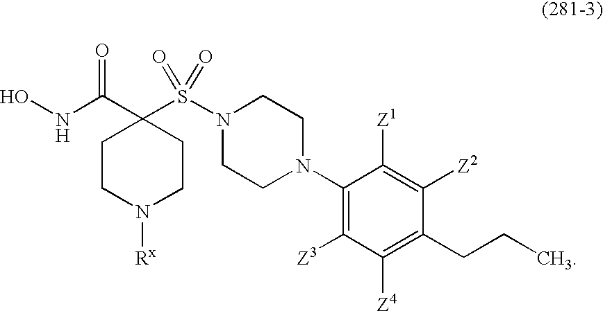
ONC(C1(S(N2CCN(C3=C([Z3])C([Z4])=C(CCC)C([Z2])=C3[Z1])CC2)(=O)=O)CCN([Rx])CC1)=O
